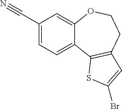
C1=C(C#N)C=C2C(=C1)C1=C(CCO2)C=C(Br)S1
